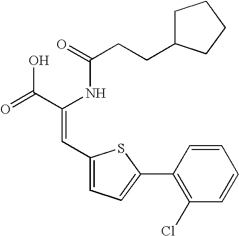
C(=O)(NC(C(=O)O)=CC1=CC=C(C2=C(Cl)C=CC=C2)S1)CCC1CCCC1
